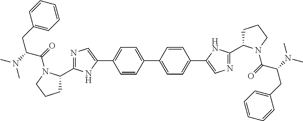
C1=CC(C2=CC=C(C3=CN=C(C4CCCN4C(=O)C(CC4=CC=CC=C4)N(C)C)N3)C=C2)=CC=C1C1=CN=C(C2CCCN2C(=O)C(CC2=CC=CC=C2)N(C)C)N1
